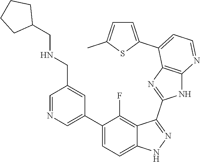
C1=NC=C(C2=CC=C3C(=C2F)C(C2=NC4=C(N2)N=CC=C4C2=CC=C(C)S2)=NN3)C=C1CNCC1CCCC1
